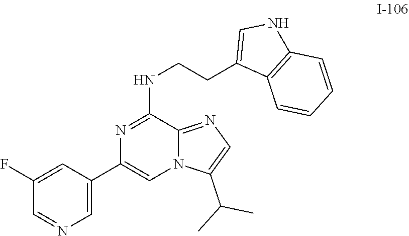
C1=C(C2=CN3C(=NC=C3C(C)C)C(NCCC3=CNC4=C3C=CC=C4)=N2)C=C(F)C=N1
